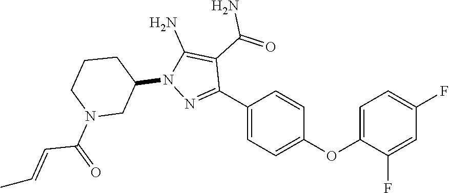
N1(C2CN(C(C=CC)=O)CCC2)N=C(C2=CC=C(OC3=CC=C(F)C=C3F)C=C2)C(C(N)=O)=C1N
